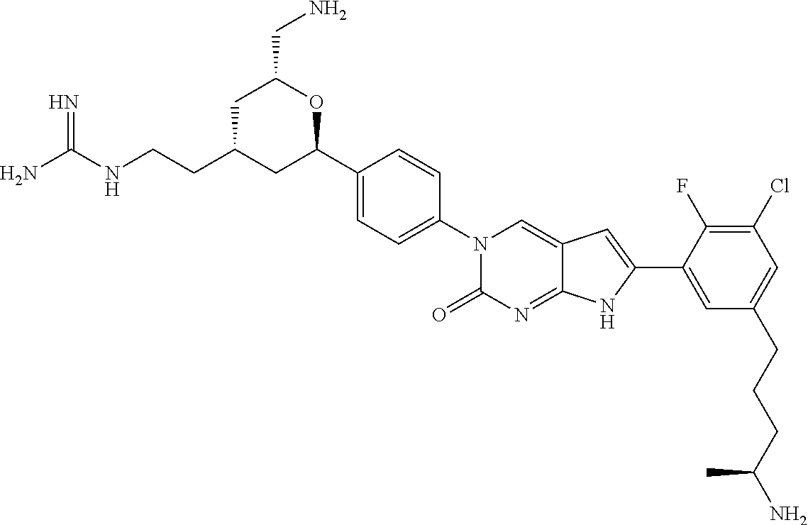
NC(NCCC1CC(C2=CC=C(N3C(=O)N=C4C(=C3)C=C(C3=CC(CCCC(N)C)=CC(Cl)=C3F)N4)C=C2)OC(CN)C1)=N
